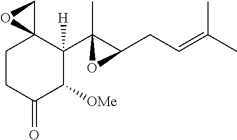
C1CC(=O)C([OMe])C(C2(C)C(CC=C(C)C)O2)([H])C12CO2
